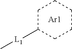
C1C([L1]C)CCCC1.[Ar1]
